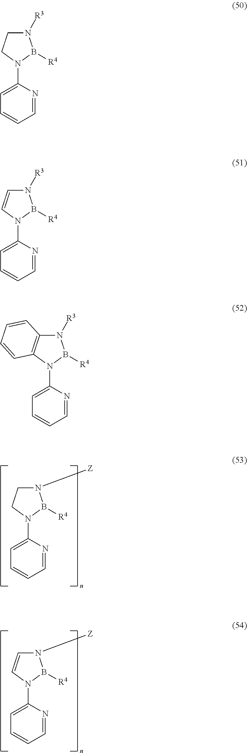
C1=CC=NC(N2B([R4])N([Z])CC2)=C1.C1=CC=NC(N2B([R4])N([Z])C=C2)=C1.C1=CC=NC(N2B([R4])N([R3])CC2)=C1.C1=CC=NC(N2B([R4])N([R3])C=C2)=C1.C1=CC=NC(N2B([R4])N([R3])C3=C2C=CC=C3)=C1
